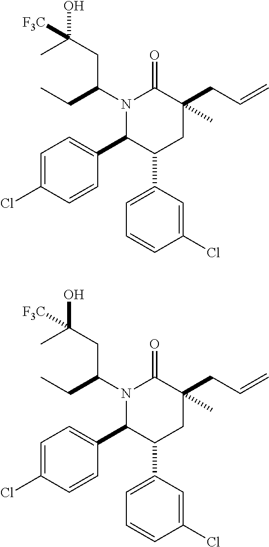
C1=C(Cl)C=CC(C2C(C3=CC=CC(Cl)=C3)CC(CC=C)(C)C(=O)N2C(CC)CC(O)(C)[F3C])=C1.C1=C(Cl)C=CC(C2C(C3=CC=CC(Cl)=C3)CC(CC=C)(C)C(=O)N2C(CC)CC(O)(C)[F3C])=C1
